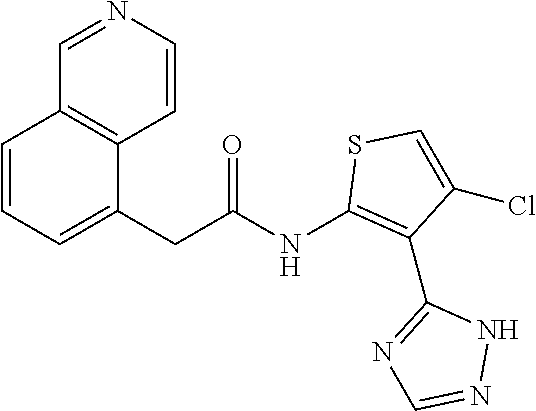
C(C(NC1=C(C2=NC=NN2)C(Cl)=CS1)=O)C1=CC=CC2=C1C=CN=C2
